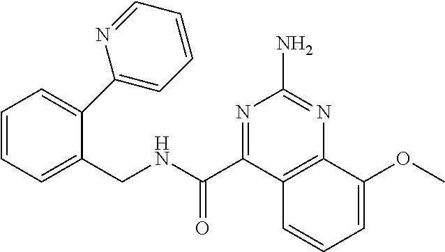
C1=CC=C(CNC(C2=NC(N)=NC3=C2C=CC=C3OC)=O)C(C2=CC=CC=N2)=C1
